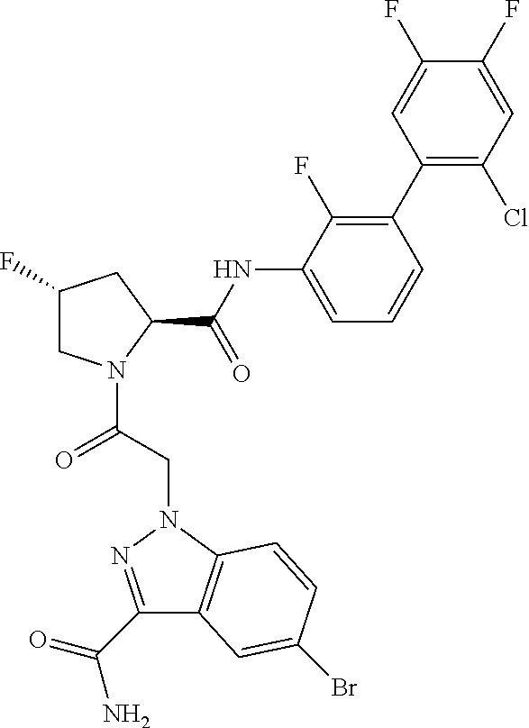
C1(C(=O)N)=NN(CC(=O)N2CC(F)CC2C(=O)NC2=CC=CC(C3=C(Cl)C=C(F)C(F)=C3)=C2F)C2=C1C=C(Br)C=C2
